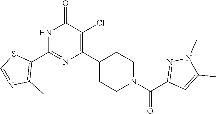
N1C(C2=C(C)N=CS2)=NC(C2CCN(C(C3=NN(C)C(C)=C3)=O)CC2)=C(Cl)C1=O
